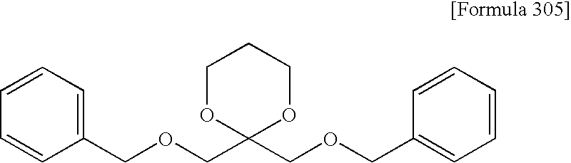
C1=CC=CC=C1COCC1(COCC2=CC=CC=C2)OCCCO1
